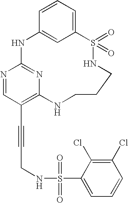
C1=CC=C2C=C1NC1=NC(=C(C#CCNS(=O)(=O)C3=CC=CC(Cl)=C3Cl)C=N1)NCCCNS2(=O)=O
